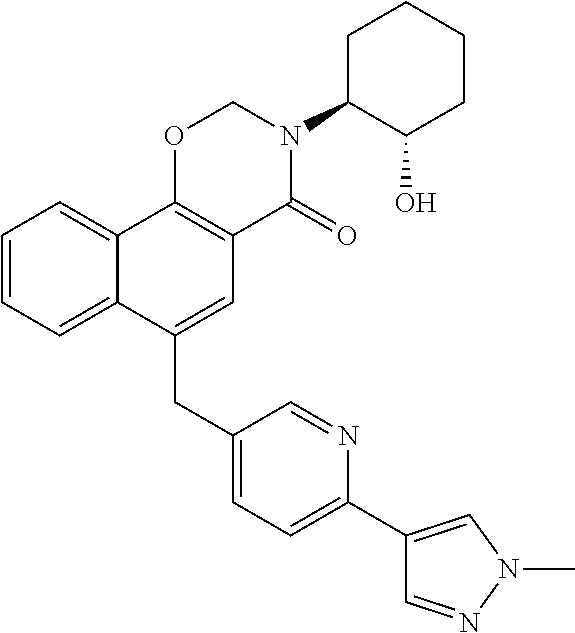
C1(CC2=CC3=C(C4=CC=CC=C24)OCN(C2C(O)CCCC2)C3=O)=CC=C(C2=CN(C)N=C2)N=C1
